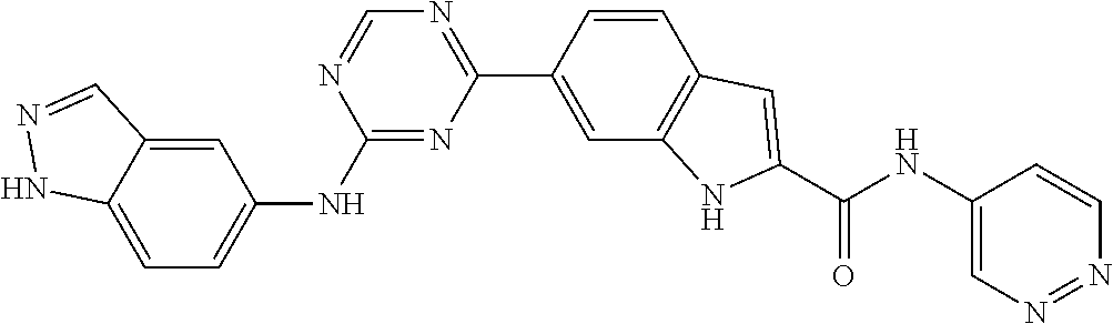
C1=CC(C2=NC=NC(NC3=CC=C4C(=C3)C=NN4)=N2)=CC2=C1C=C(C(NC1=CN=NC=C1)=O)N2
